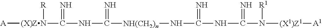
[A][(X)ZN](C(NC([NH(CH2)n]NC(NC(N([(X1)Z1][A1])[R1])=N)=N)=N)=N)[R]
